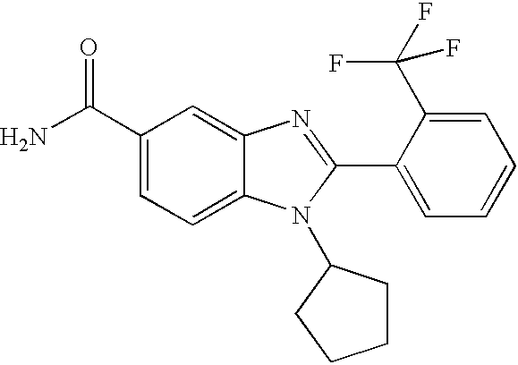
NC(C1=CC=C2C(=C1)N=C(C1=CC=CC=C1C(F)(F)F)N2C1CCCC1)=O
